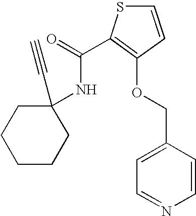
C1(C#C)(NC(=O)C2=C(OCC3=CC=NC=C3)C=CS2)CCCCC1
